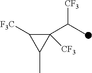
C1([CF3])(C(C)[CF3])C([F3C])C1C
